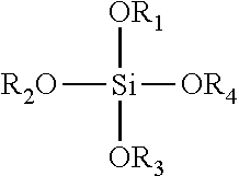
[OR1][Si]([OR3])([OR4])[R2O]
